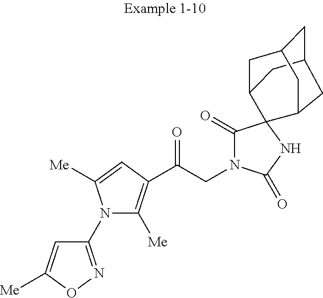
C1(N2C([Me])=C(C(CN3C(=O)C4(NC3=O)C3CC5CC4CC(C5)C3)=O)C=C2[Me])=NOC([Me])=C1
